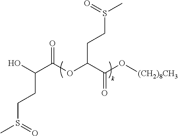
OC(C(OC(C(O[(CH2)8CH3])=O)CCS(C)=O)=O)CCS(C)=O
